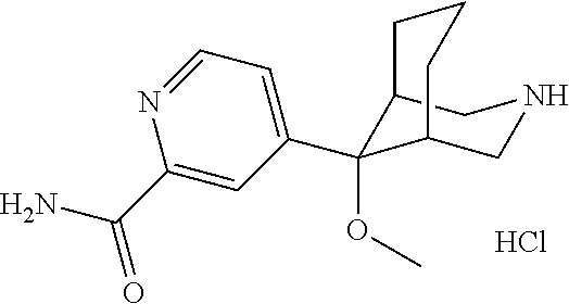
C12C(C3=CC=NC(C(=O)N)=C3)(OC)C(CNC1)CCC2.Cl
